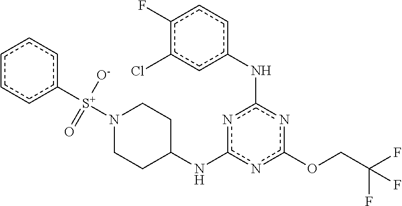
n1c(OCC(F)(F)F)nc(Nc2cc(Cl)c(F)cc2)nc1NC1CCN([S+]([O-])(=O)c2ccccc2)CC1
